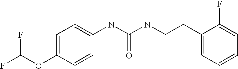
FC(OC1=CC=C(NC(NCCC2=CC=CC=C2F)=O)C=C1)F
